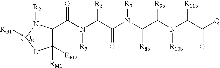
C(N(C(C(N(C(C(N(C(C([Q])=O)[R11b])[R10b])[R9b])[R8b])[R7])=O)[R6])[R5])(=O)C1C([RM2])([RM1])[L]C([RG1])N1[R2]
